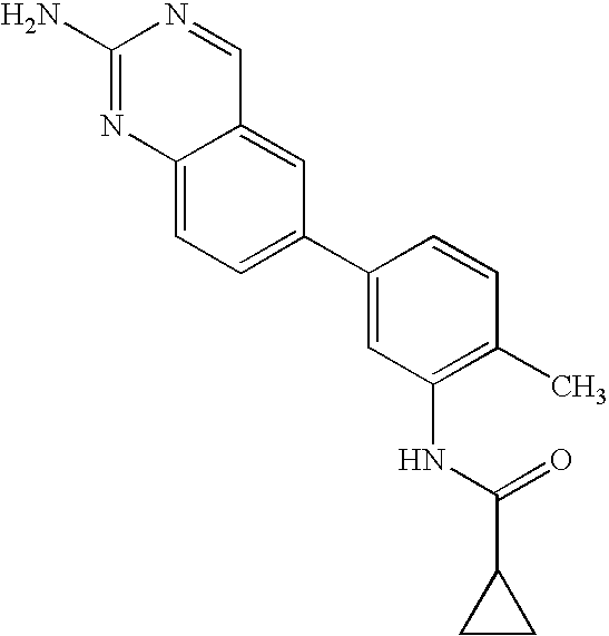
C1(N)=NC2=CC=C(C3=CC(NC(=O)C4CC4)=C(C)C=C3)C=C2C=N1
